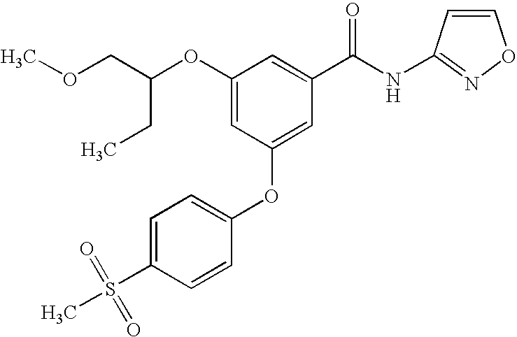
C(C(OC1=CC(OC2=CC=C(S(C)(=O)=O)C=C2)=CC(C(NC2=NOC=C2)=O)=C1)COC)C
